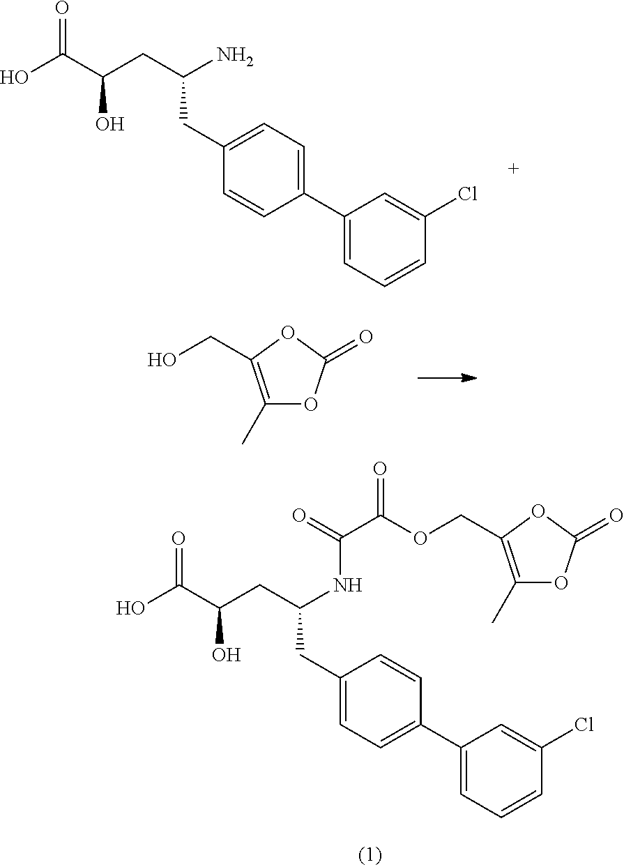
OC(C(CC(N)CC1=CC=C(C2=CC=CC(Cl)=C2)C=C1)O)=O.C1(C)=C(CO)OC(=O)O1.OC(C(CC(NC(=O)C(=O)OCC1=C(C)OC(=O)O1)CC1=CC=C(C2=CC=CC(Cl)=C2)C=C1)O)=O
